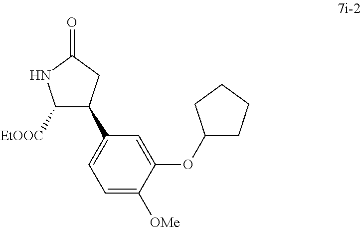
C1=C([OMe])C(OC2CCCC2)=CC(C2C([EtOOC])NC(=O)C2)=C1
